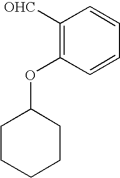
C1([OHC])=C(OC2CCCCC2)C=CC=C1
